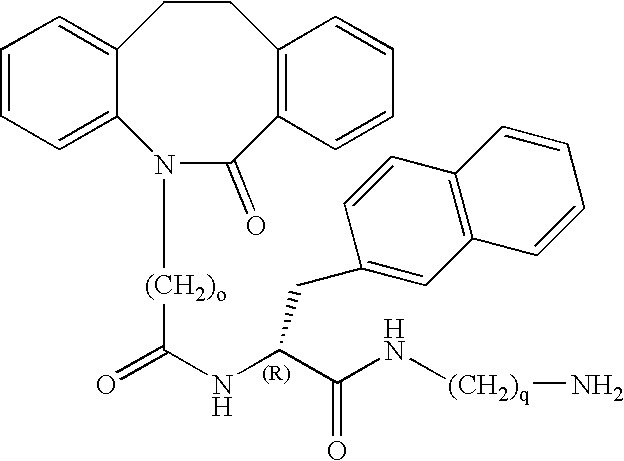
N1([(CH2)o]C(=O)NC(C(N[(CH2)q]N)=O)CC2=CC3=C(C=C2)C=CC=C3)C(=O)C2=C(CCC3=CC=CC=C13)C=CC=C2
